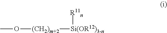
CO[(CH2)m+2][Si(OR12)3-n][R11n]
